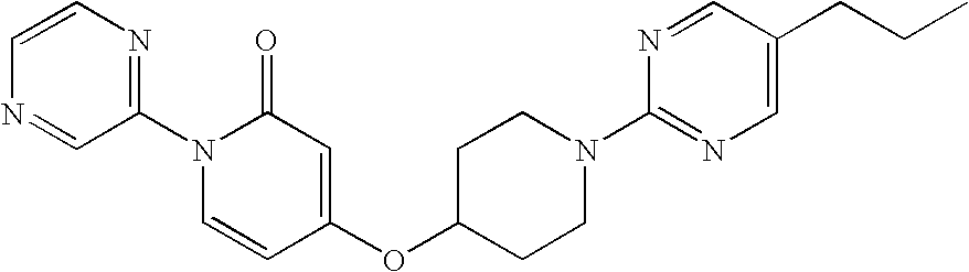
C1=CN=CC(N2C=CC(OC3CCN(C4=NC=C(CCC)C=N4)CC3)=CC2=O)=N1
